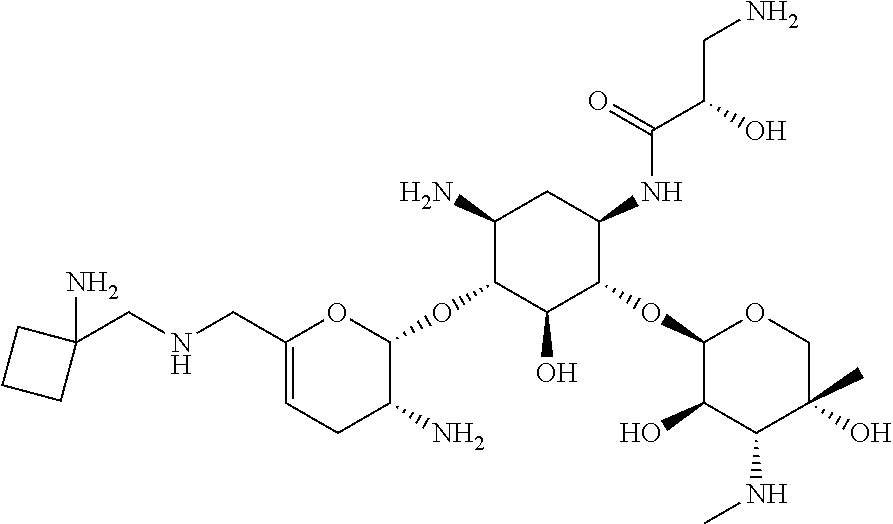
C1(CNCC2(N)CCC2)=CCC(N)C(OC2C(O)C(OC3C(O)C(NC)C(O)(C)CO3)C(NC(C(O)CN)=O)CC2N)O1
